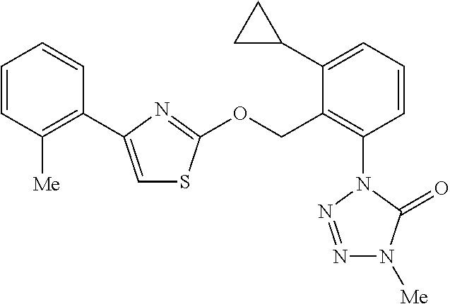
C1=CC([Me])=C(C2=CSC(OCC3=C(N4N=NN([Me])C4=O)C=CC=C3C3CC3)=N2)C=C1
